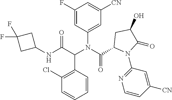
N(C(C(N(C(=O)C1N(C2=NC=CC([CN])=C2)C(=O)C(O)C1)C1=CC([CN])=CC(F)=C1)C1=C(Cl)C=CC=C1)=O)C1CC(F)(F)C1
